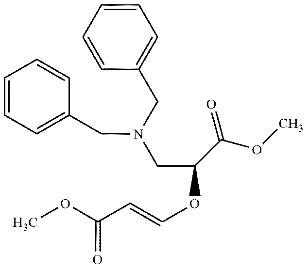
C1=CC(CN(CC(OC=CC(OC)=O)C(=O)OC)CC2=CC=CC=C2)=CC=C1
